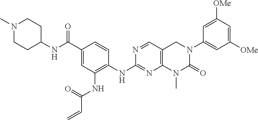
C1(NC2=C(NC(=O)C=C)C=C(C(NC3CCN(C)CC3)=O)C=C2)=NC2=C(C=N1)CN(C1=CC([OMe])=CC([OMe])=C1)C(=O)N2C
